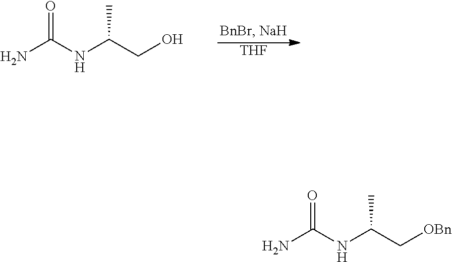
NC(NC(CO)C)=O.[THF].NC(NC(C[OBn])C)=O
